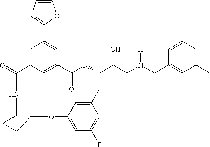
C1(=O)C2=CC(C3=NC=CO3)=CC(=C2)C(=O)NC(C(CN(CC2=CC(CC)=CC=C2)[H])O)CC2=CC(=CC(F)=C2)OCCCCN1
